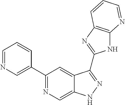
C1=NC=C(C2=NC=C3C(=C2)C(C2=NC4=C(N2)N=CC=C4)=NN3)C=C1
